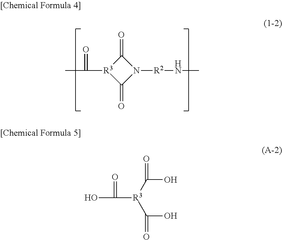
CC(=O)[R3]1C(=O)N([R2]NC)C1=O.OC(=O)[R3](C(O)=O)C(O)=O
